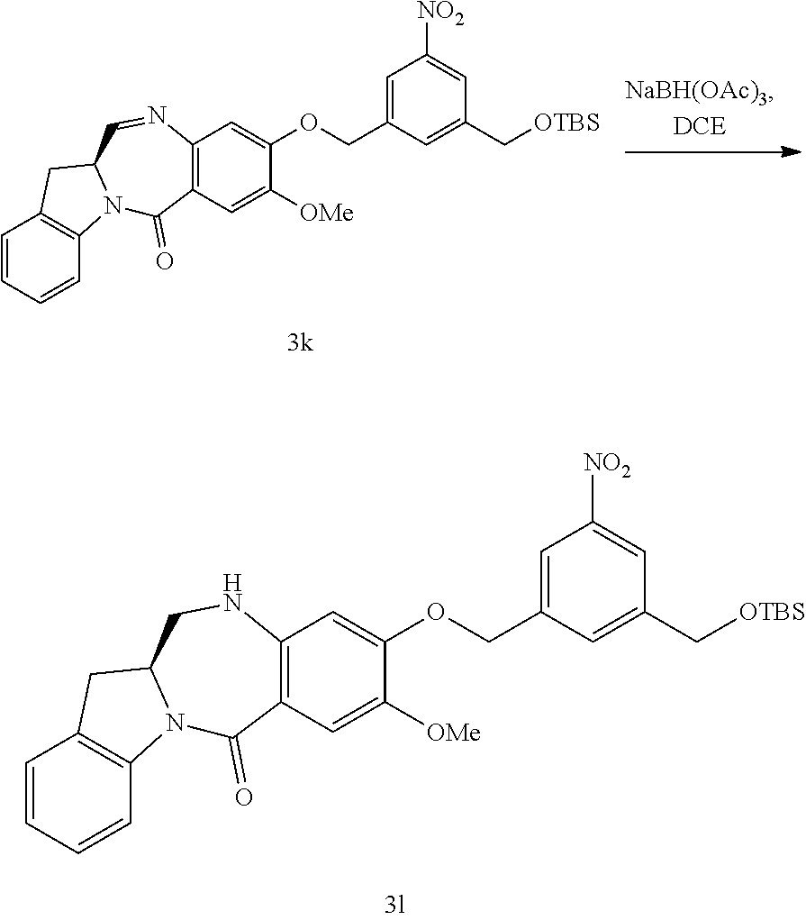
C1=CC=CC2=C1CC1N2C(=O)C2=C(NC1)C=C(OCC1=CC([NO2])=CC(C[OTBS])=C1)C([OMe])=C2.C1=CC=CC2=C1CC1N2C(=O)C2=C(N=C1)C=C(OCC1=CC([NO2])=CC(C[OTBS])=C1)C([OMe])=C2
